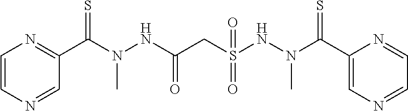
C1=CN=CC(C(N(NC(CS(NN(C(C2=CN=CC=N2)=S)C)(=O)=O)=O)C)=S)=N1
